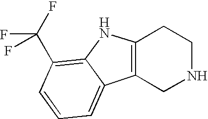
C12=C(CNCC1)C1=CC=CC(C(F)(F)F)=C1N2
